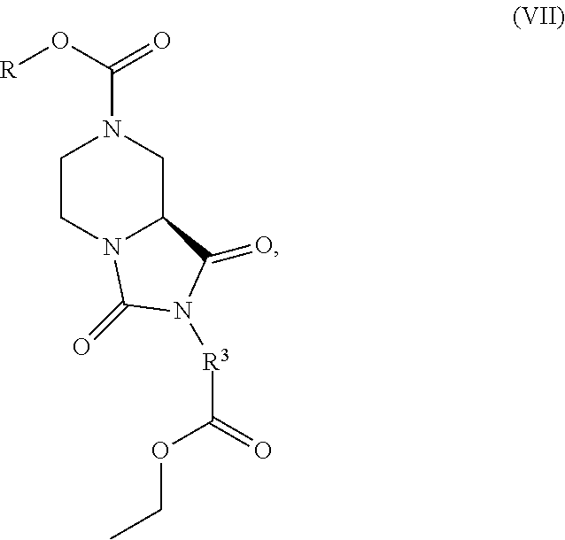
N1(C(=O)O[R])CC2N(CC1)C(=O)N([R3]C(=O)OCC)C2=O
